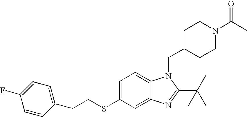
C12=CC(SCCC3=CC=C(F)C=C3)=CC=C1N(CC1CCN(C(C)=O)CC1)C(C(C)(C)C)=N2
